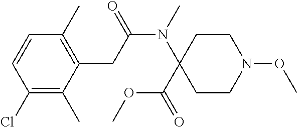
C1=CC(Cl)=C(C)C(CC(N(C)C2(C(OC)=O)CCN(OC)CC2)=O)=C1C
